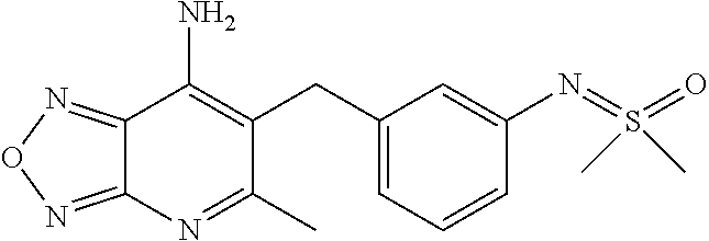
C12=NON=C1N=C(C)C(CC1=CC=CC(N=S(=O)(C)C)=C1)=C2N
